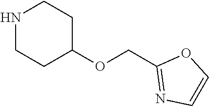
N1CCC(OCC2=NC=CO2)CC1
